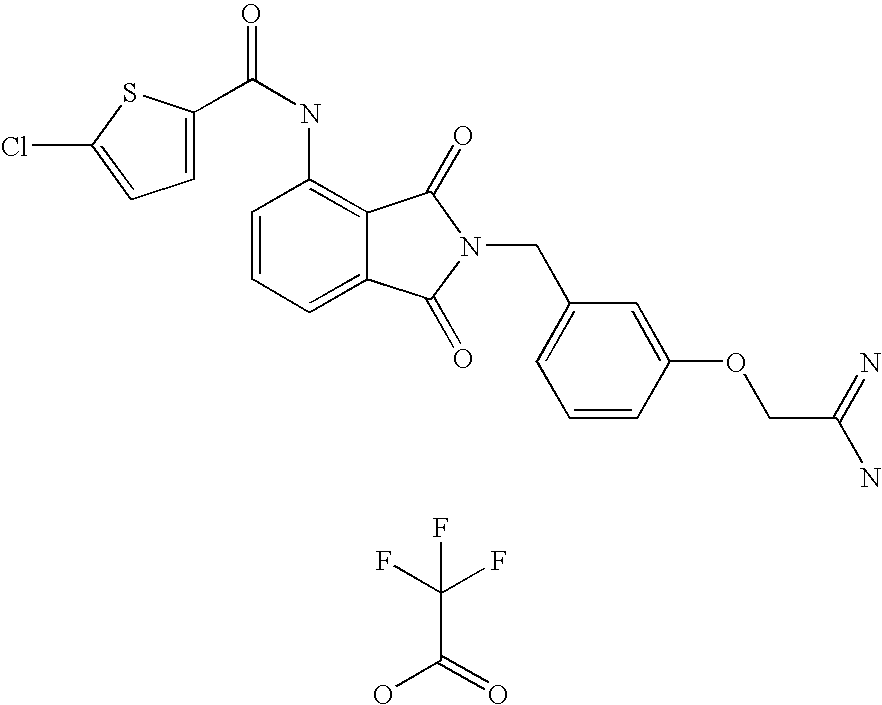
C1(NC(=O)C2=CC=C(Cl)S2)=C2C(=CC=C1)C(=O)N(CC1=CC=CC(OCC(N)=N)=C1)C2=O.C(C(=O)O)(F)(F)F
